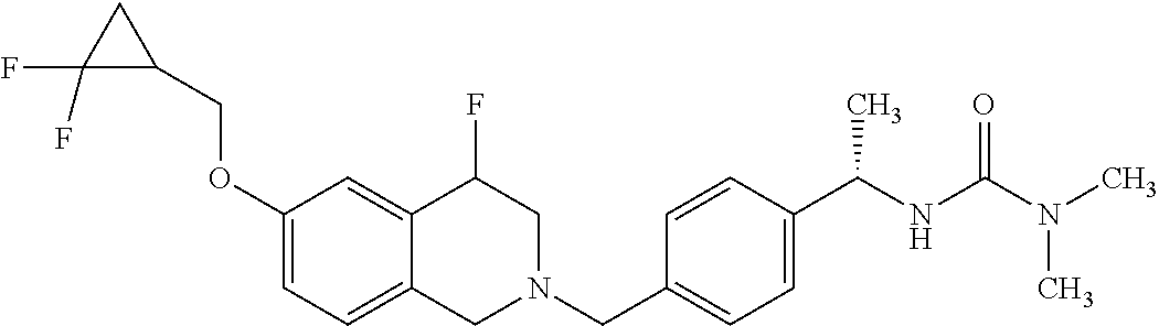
C1(OCC2CC2(F)F)=CC=C2C(=C1)C(F)CN(CC1=CC=C(C(NC(=O)N(C)C)C)C=C1)C2
